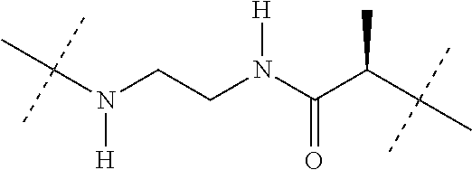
C(N(CCN(C(C(C(C)(C)C)C)=O)[H])[H])(C)(C)C
